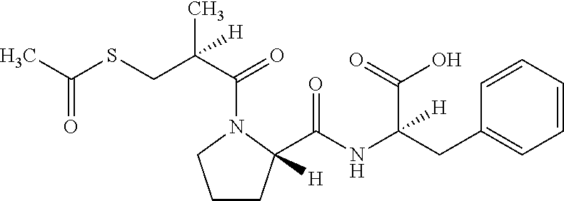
CC(SCC(C(=O)N1CCCC1(C(NC(CC1=CC=CC=C1)(C(=O)O)[H])=O)[H])(C)[H])=O
